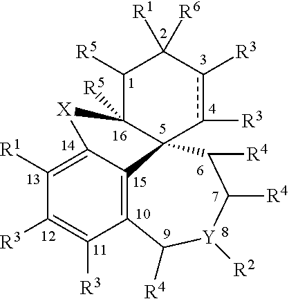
C1([R1])=C(C)C2=C(C([R3])=C1[R3])C([R4])[Y]([R2])C([R4])C([R4])C21C([X])([R5])C([R5])C([R1])([R6])c([R3])c1[R3]
